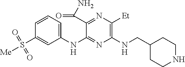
C1(NC2=NC(NCC3CCNCC3)=C([Et])N=C2C(N)=O)=CC=CC(S([Me])(=O)=O)=C1
